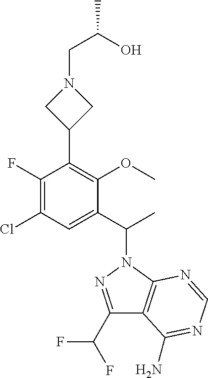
C1(F)=C(Cl)C=C(C(C)N2N=C(C(F)F)C3=C2N=CN=C3N)C(OC)=C1C1CN(CC(C)O)C1
